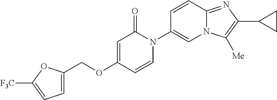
C(OC1=CC(=O)N(C2=CN3C(=NC(C4CC4)=C3[Me])C=C2)C=C1)C1=CC=C([F3C])O1
